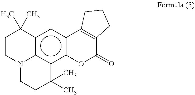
c12c3c(c4c(c1)C1=C(C(=O)O4)CCC1)C(C)(C)CCN3CCC2(C)C
